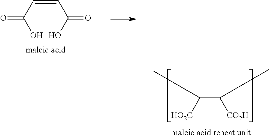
C(C([CO2H])C)([HO2C])C.O=C(C=CC(=O)O)O
